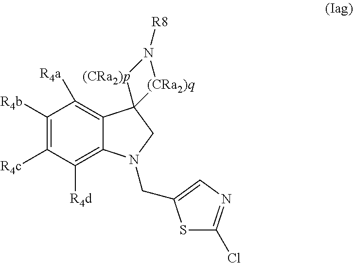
C1([R4b])=C([R4c])C([R4d])=C2C(=C1[R4a])C1(CN2CC2=CN=C(Cl)S2)[(CRa2)p]N([R8])[(CRa2)q]1
